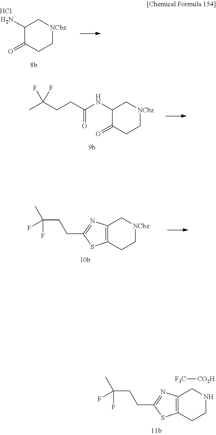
NC1C(=O)CC[NCbz]C1.Cl.C(C(=O)NC1C(=O)CC[NCbz]C1)CC(C)(F)F.C1(CCC(F)(F)C)=NC2=C(S1)CC[NCbz]C2.C1(CCC(F)(F)C)=NC2=C(S1)CCNC2.[F3C][CO2H]
